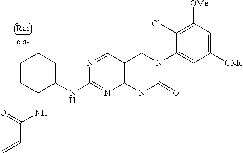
C1([OMe])=CC([OMe])=C(Cl)C(N2C(=O)N(C)C3=C(C=NC(NC4CCCCC4NC(C=C)=O)=N3)C2)=C1
